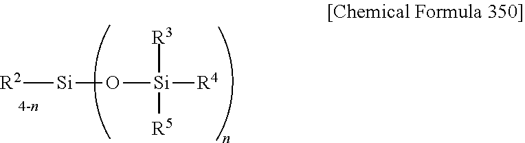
[R2][Si]O[Si]([R4])([R5])[R3]
